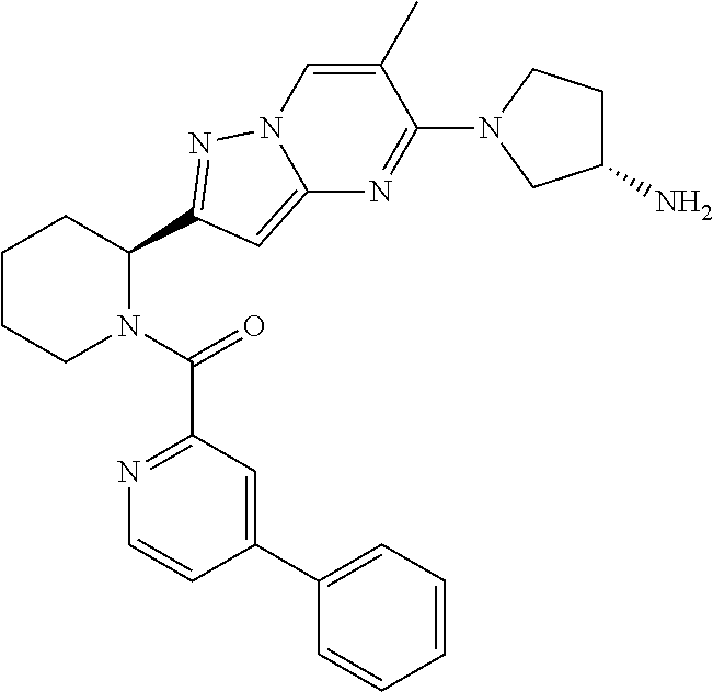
C1CCN(C(=O)C2=NC=CC(C3=CC=CC=C3)=C2)C(C2=NN3C=C(C)C(N4CC(N)CC4)=NC3=C2)C1
